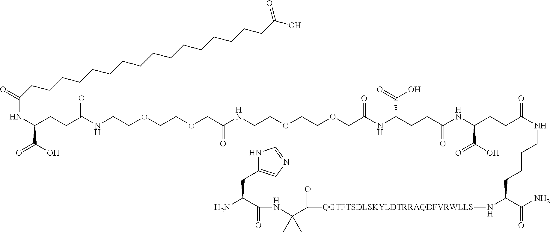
C(C(C(=O)NC(C(=O)[QGTFTSDLSKYLDTRRAQDFVRWLLS]NC(C(N)=O)CCCCNC(CCC(C(=O)O)NC(=O)CCC(NC(COCCOCCNC(COCCOCCNC(=O)CCC(NC(CCCCCCCCCCCCCCCCC(O)=O)=O)C(=O)O)=O)=O)C(=O)O)=O)(C)C)N)C1=CN=CN1
